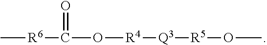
C[R6]C(O[R4][Q3][R5]OC)=O
